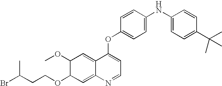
C1=CC(OC2=CC=NC3=CC(OCCC(Br)C)C(OC)C=C23)=CC=C1NC1=CC=C(C(C)(C)C)C=C1
